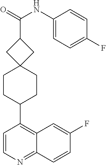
C1(F)=CC2=C(C3CCC4(CC3)CC(C(=O)NC3=CC=C(F)C=C3)C4)C=CN=C2C=C1
